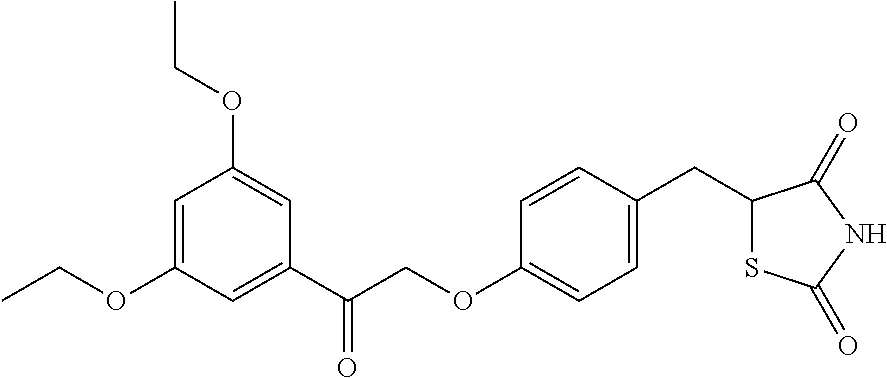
C1=C(OCC)C=C(C(COC2=CC=C(CC3SC(=O)NC3=O)C=C2)=O)C=C1OCC
